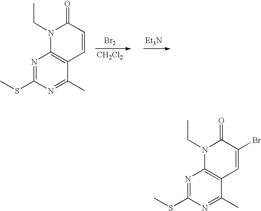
[Br2].[CH2Cl2].[Et3N].C1(C)=NC(SC)=NC2=C1C=CC(=O)N2CC.C1(C)=NC(SC)=NC2=C1C=C(Br)C(=O)N2CC
